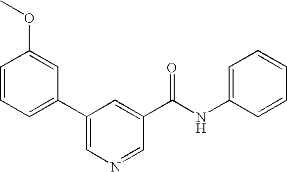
C1=CC(OC)=CC(C2=CN=CC(C(NC3=CC=CC=C3)=O)=C2)=C1
